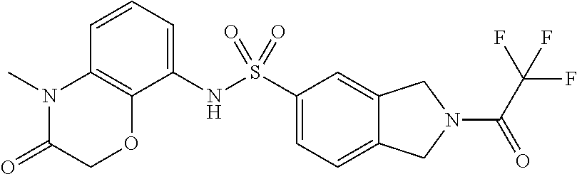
C1(NS(C2=CC=C3C(=C2)CN(C(C(F)(F)F)=O)C3)(=O)=O)=CC=CC2=C1OCC(=O)N2C
